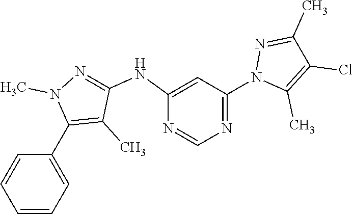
C1=CC=C(C2=C(C)C(NC3=CC(N4C(C)=C(Cl)C(C)=N4)=NC=N3)=NN2C)C=C1
